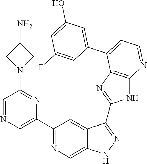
C1(C2=NC=C3C(=C2)C(C2=NC4=C(N2)N=CC=C4C2=CC(O)=CC(F)=C2)=NN3)=CN=CC(N2CC(N)C2)=N1
